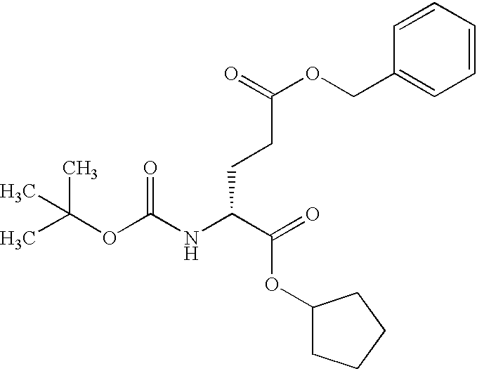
CC(OC(NC(C(OC1CCCC1)=O)CCC(OCC1=CC=CC=C1)=O)=O)(C)C
